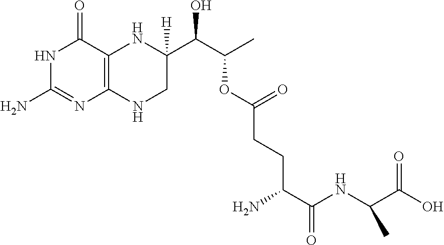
N1C(N)=NC2=C(C1=O)NC(C(C(C)OC(=O)CCC(C(NC(C(O)=O)C)=O)N)O)([H])CN2
